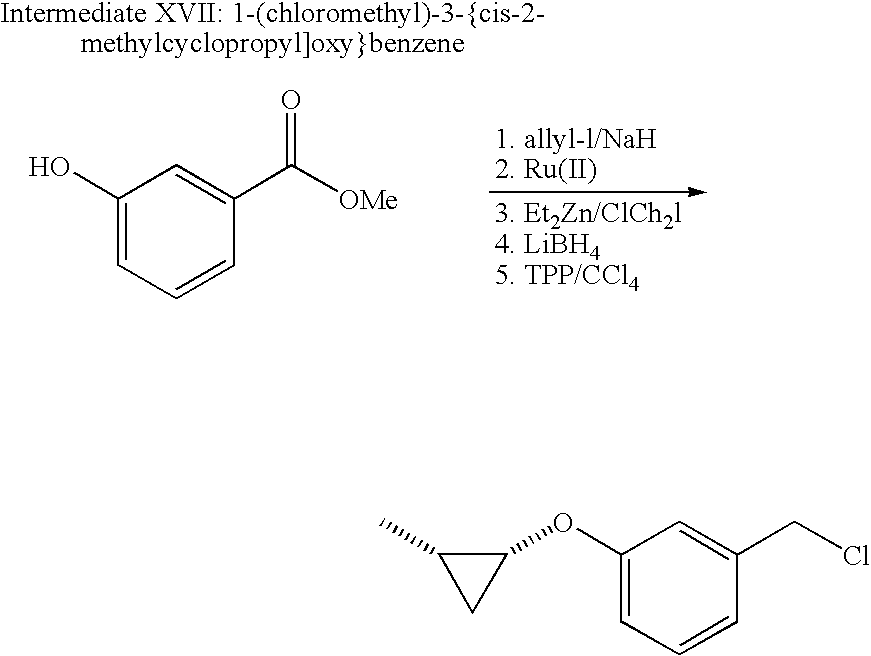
C1(O)=CC=CC(C([OMe])=O)=C1.C1(OC2C(C)C2)=CC=CC(CCl)=C1
